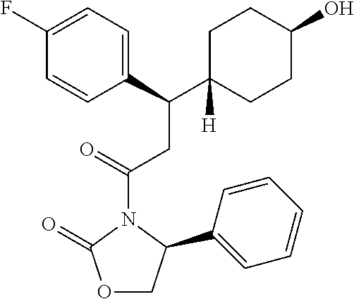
C(C1([H])CCC(O)CC1)(CC(N1C(=O)OCC1C1=CC=CC=C1)=O)C1=CC=C(F)C=C1
